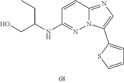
C12=NC=C(C3=CC=CS3)N1N=C(NC(CO)CC)C=C2
